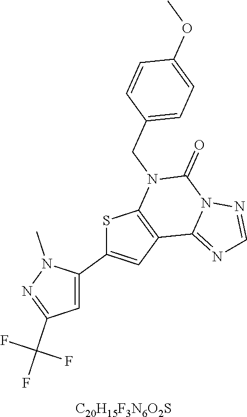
S1C(C2=CC(C(F)(F)F)=NN2C)=CC2=C1N(CC1=CC=C(OC)C=C1)C(=O)N1C2=NC=N1.[C20H15F3N6O2S]
